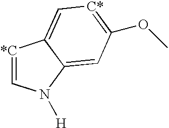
[*C]1=CN([H])C2=CC(OC)=[C*]C=C12
